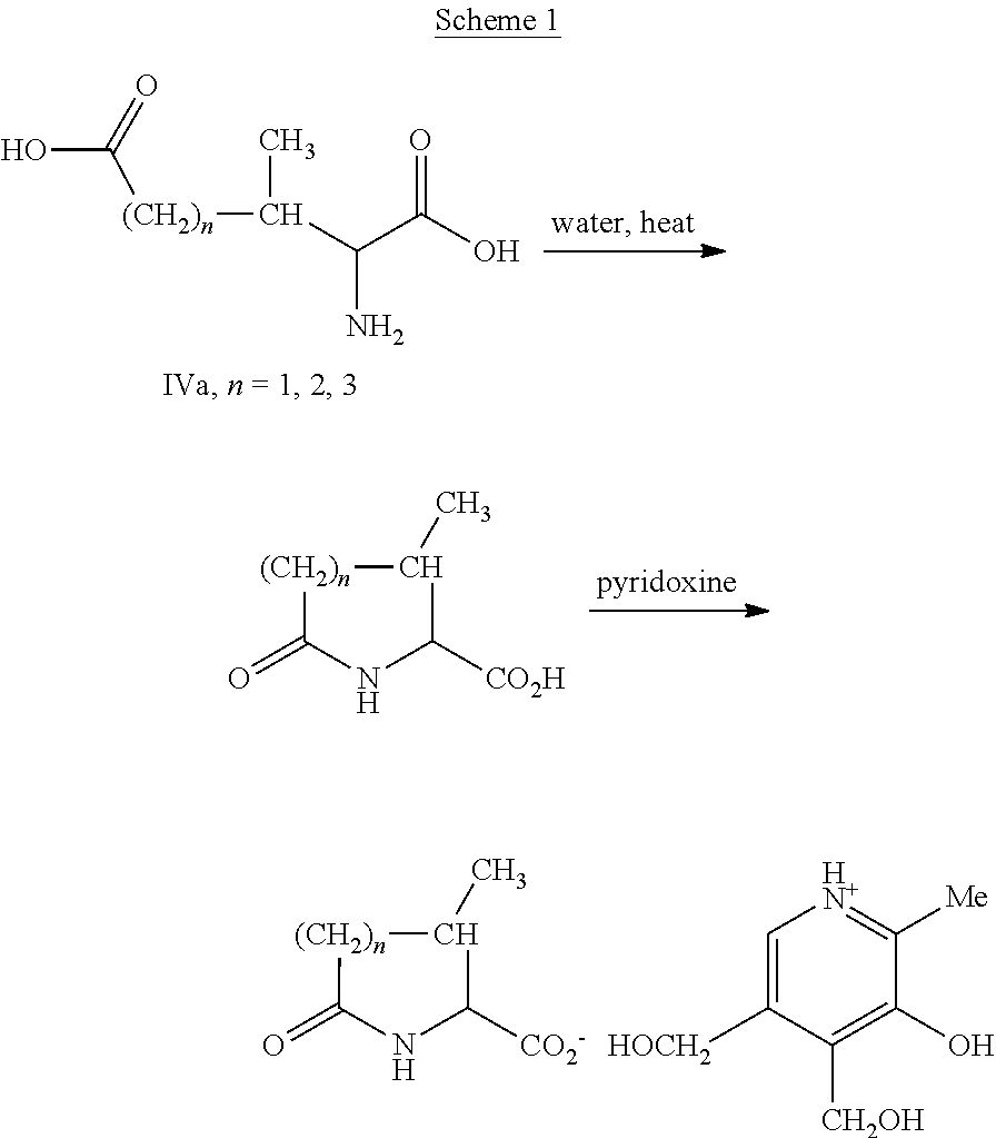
OC(=O)[(CH2)n]C(C)C(N)C(=O)O.[(CH2)n]1C(=O)NC([CO2H])C1C.[(CH2)n]1C(=O)NC([CO2-])C1C.C1=C([HOCH2])C([CH2OH])=C(O)C([Me])=[HN+]1
